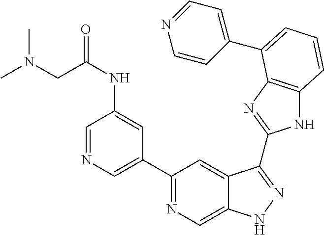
C1(C2=NC=C3C(=C2)C(C2=NC4=C(N2)C=CC=C4C2=CC=NC=C2)=NN3)=CN=CC(NC(=O)CN(C)C)=C1
